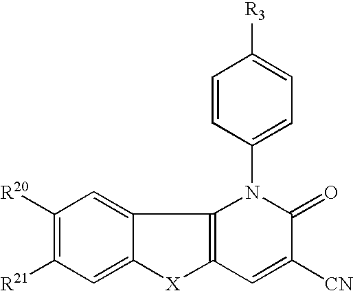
C1([R20])=C([R21])C=C2C(=C1)C1=C([X]2)C=C([CN])C(=O)N1C1=CC=C([R3])C=C1
